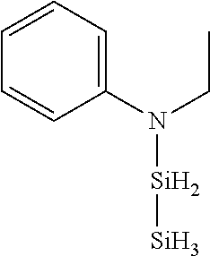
C1(N(CC)[Si][Si])=CC=CC=C1
